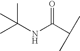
C(NC(C(C)C)=O)(C)(C)C
